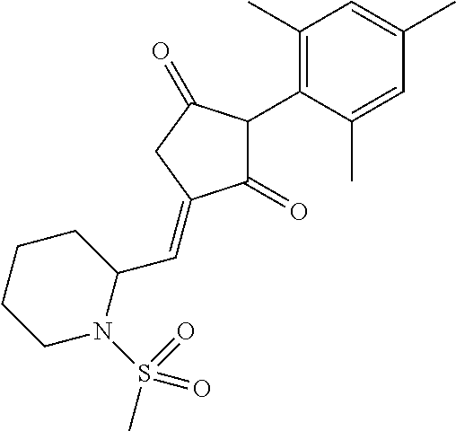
C1(=O)C(C2=C(C)C=C(C)C=C2C)C(=O)CC1=CC1CCCCN1S(C)(=O)=O
